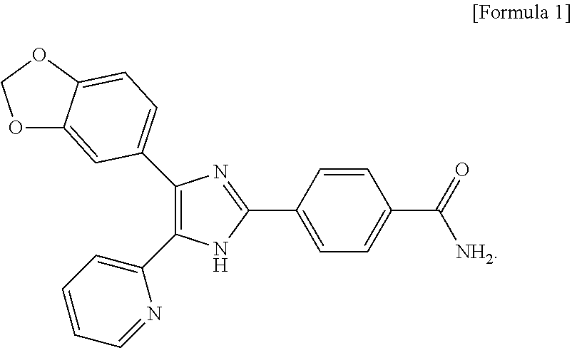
O1C2=CC(C3=C(C4=CC=CC=N4)NC(C4=CC=C(C(=O)[NH2])C=C4)=N3)=CC=C2OC1
